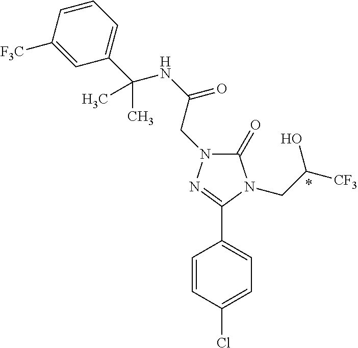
C1(Cl)=CC=C(C2=NN(CC(NC(C)(C3=CC=CC([F3C])=C3)C)=O)C(=O)N2CC([CF3])O)C=C1
